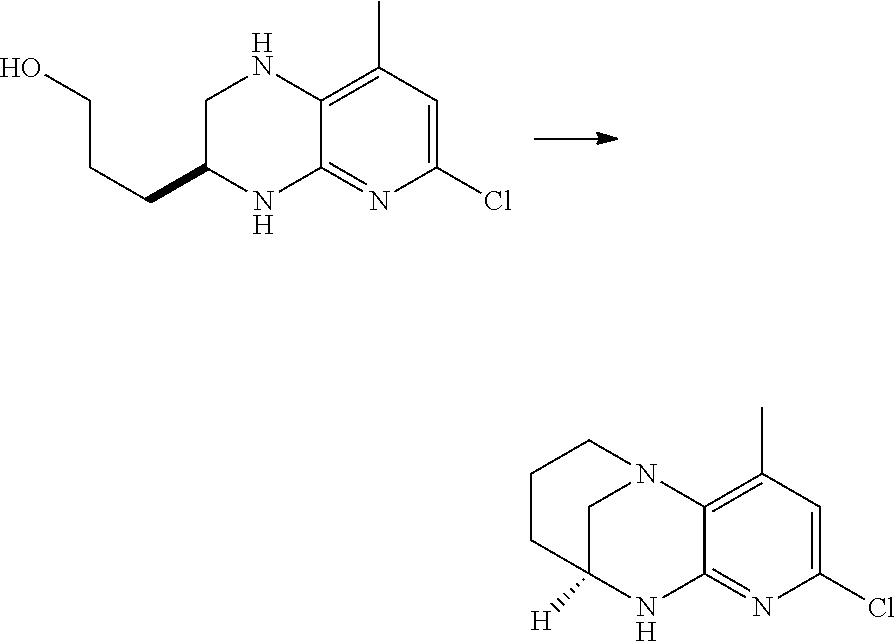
C(CC1NC2=NC(Cl)=CC(C)=C2NC1)CO.C12([H])NC3=NC(Cl)=CC(C)=C3N(C1)CCC2
